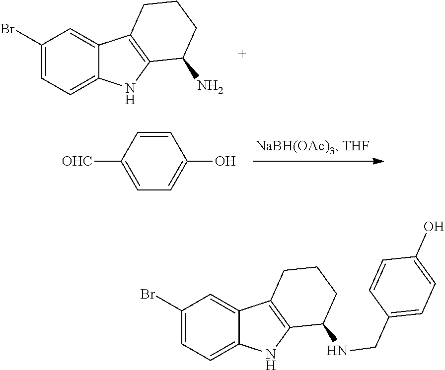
C1=C(Br)C=C2C3=C(C(N)CCC3)NC2=C1.C1=CC(O)=CC=C1[OHC].C1=CC(CNC2CCCC3=C2NC2=CC=C(Br)C=C32)=CC=C1O
